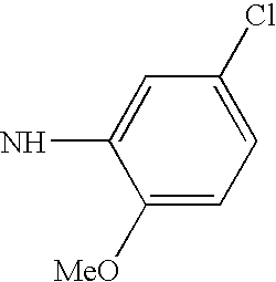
C1([MeO])=CC=C(Cl)C=C1N
